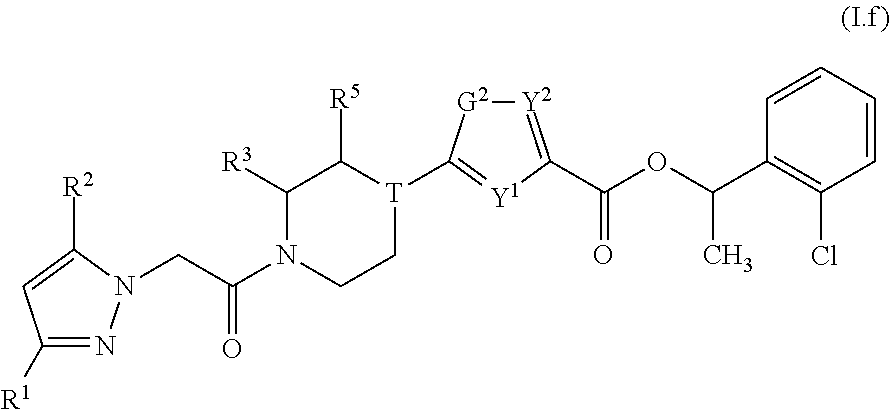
C1([R1])=NN(CC(N2CC[T](C3=[Y1]C(C(OC(C4=C(Cl)C=CC=C4)C)=O)=[Y2][G2]3)C([R5])C2[R3])=O)C([R2])=C1
